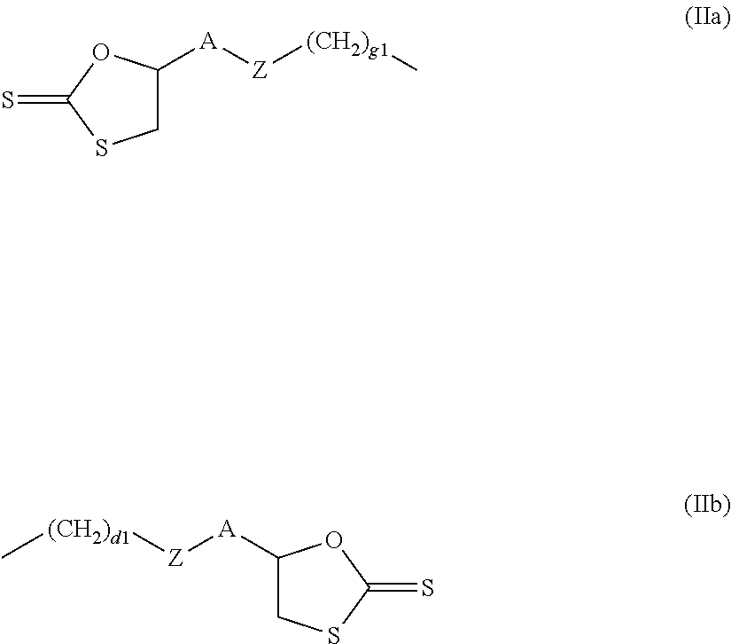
C1C([A][Z][(CH2)g1]C)OC(=S)S1.C1C([A][Z][(CH2)d1]C)OC(=S)S1
